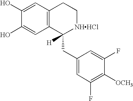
C1(O)=CC2=C(C=C1O)C(CC1=CC(F)=C([OCH3])C(F)=C1)([H])[NHHCl]CC2
